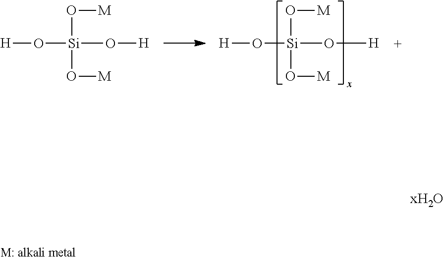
[H]O[Si](O[M])(O[M])O[H].[H]O[Si](O[M])(O[M])O[H]
